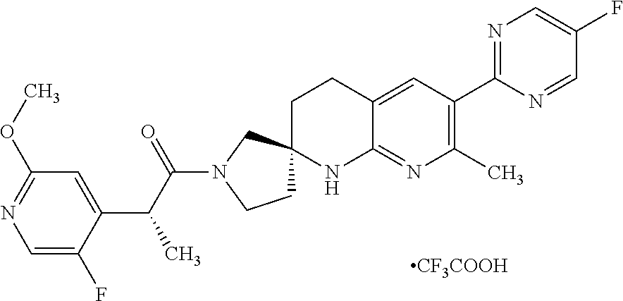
C1=C(F)C(C(C(N2CCC3(C2)CCC2=CC(C4=NC=C(F)C=N4)=C(C)N=C2N3)=O)C)=CC(OC)=N1.[CF3COOH]
